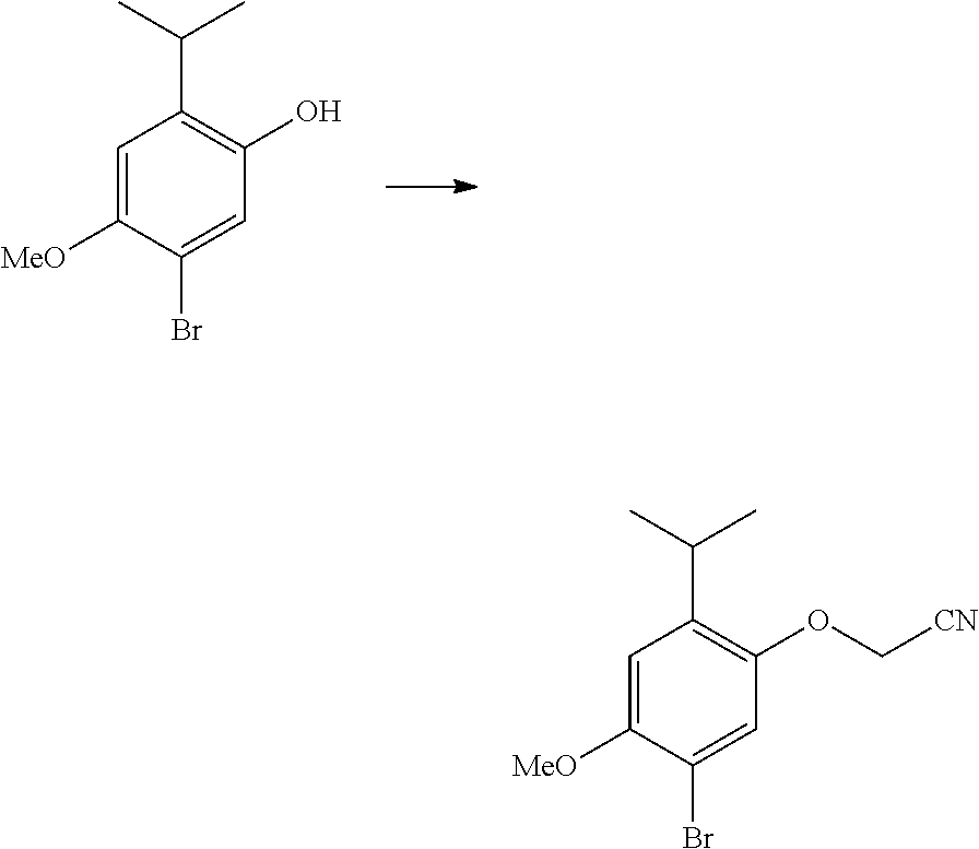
C1=C([MeO])C(Br)=CC(O)=C1C(C)C.C1=C([MeO])C(Br)=CC(OC[CN])=C1C(C)C
